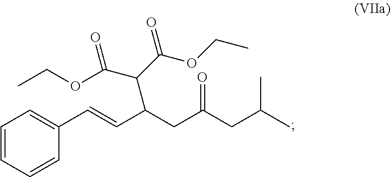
C1=CC=CC(C=CC(CC(CC(C)C)=O)C(C(OCC)=O)C(OCC)=O)=C1
